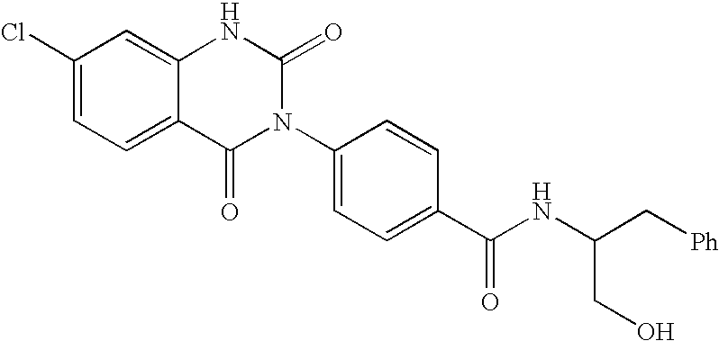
C1(Cl)=CC=C2C(=C1)NC(=O)N(C1=CC=C(C(NC(CO)C[Ph])=O)C=C1)C2=O
